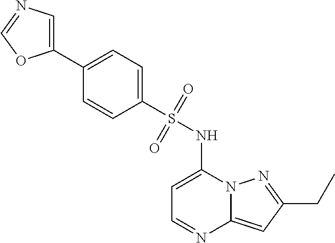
C1=C(NS(C2=CC=C(C3=CN=CO3)C=C2)(=O)=O)N2C(=CC(CC)=N2)N=C1
